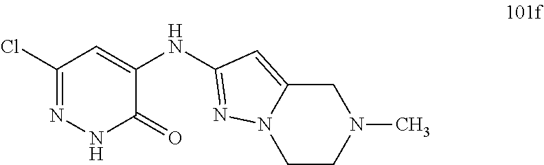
C1C2=CC(NC3=CC(Cl)=NNC3=O)=NN2CCN1C
